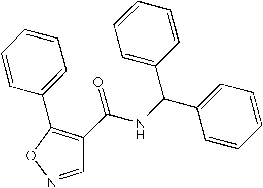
C1=NOC(C2=CC=CC=C2)=C1C(NC(C1=CC=CC=C1)C1=CC=CC=C1)=O
